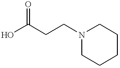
N1(CCC(O)=O)CCCCC1
